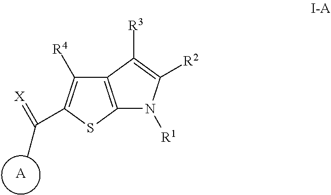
C12=C(C([R3])=C([R2])N1[R1])C([R4])=C(C(C)=[X])S2.[A]
